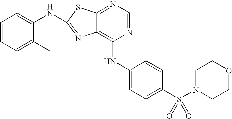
N1=CN=C2C(=C1NC1=CC=C(S(N3CCOCC3)(=O)=O)C=C1)N=C(NC1=CC=CC=C1C)S2
